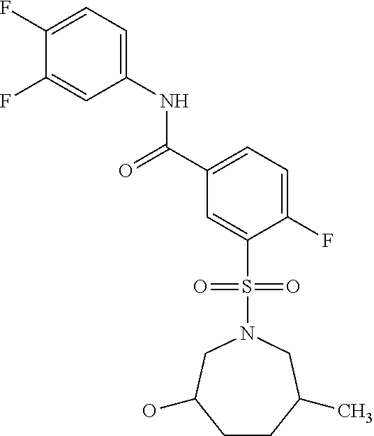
C1(F)=CC=C(NC(=O)C2=CC=C(F)C(S(=O)(=O)N3CC(O)CCC(C)C3)=C2)C=C1F
